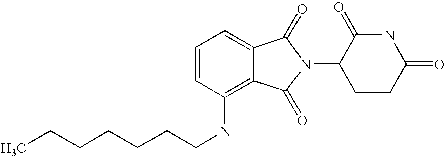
C1=C2C(=C(NCCCCCCC)C=C1)C(=O)N(C1CCC(=O)NC1=O)C2=O
